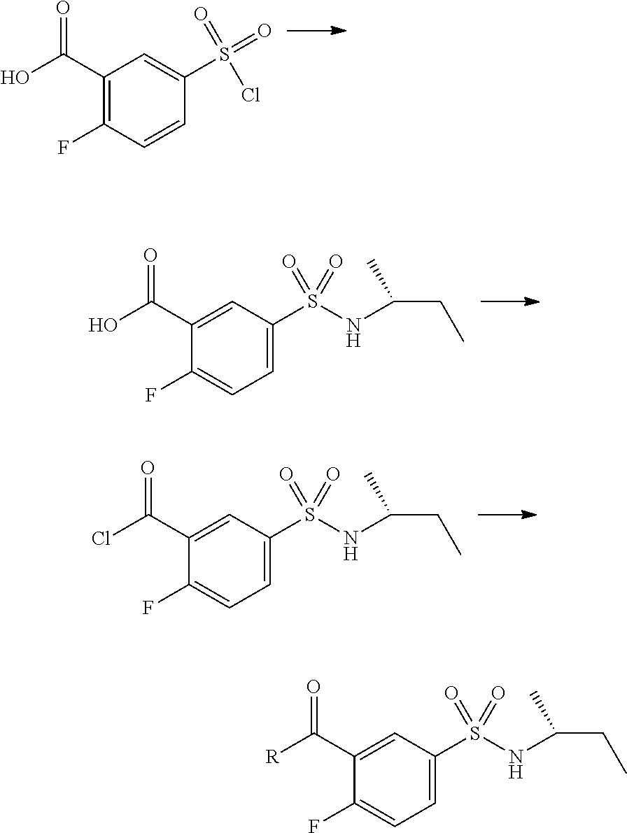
C1(C(=O)O)=C(F)C=CC(S(Cl)(=O)=O)=C1.C1(C(=O)O)=CC(S(=O)(=O)NC(CC)C)=CC=C1F.C1(C(=O)Cl)=CC(S(=O)(=O)NC(CC)C)=CC=C1F.C1(C(=O)[R])=CC(S(=O)(=O)NC(CC)C)=CC=C1F
